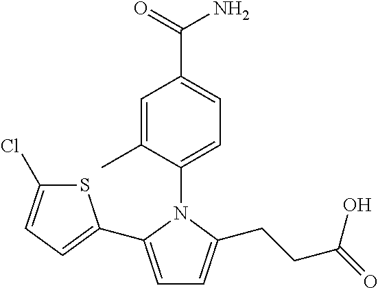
C1=C(C)C(N2C(C3=CC=C(Cl)S3)=CC=C2CCC(=O)O)=CC=C1C(=O)N
